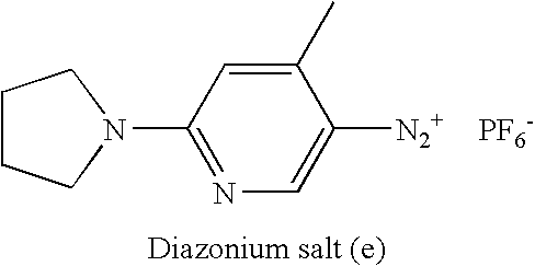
C1CCN(C2=NC=C([N2+])C(C)=C2)C1.[PF6-]
